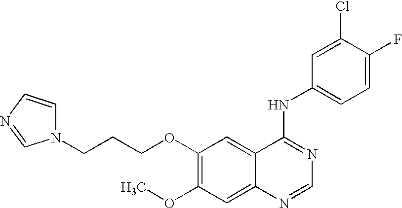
C(COC1=C(OC)C=C2C(=C1)C(NC1=CC=C(F)C(Cl)=C1)=NC=N2)CN1C=CN=C1
